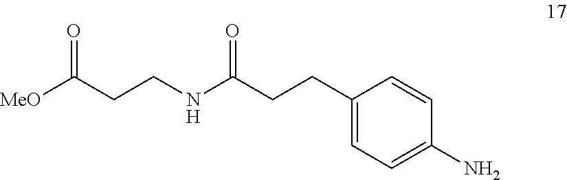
[MeO]C(CCNC(CCC1=CC=C(N)C=C1)=O)=O
